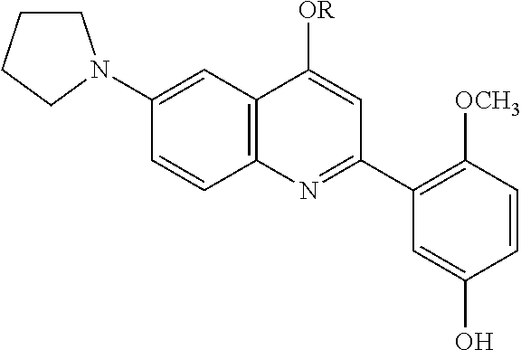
C12=C(C=C(N3CCCC3)C=C1)C([OR])=CC(C1=C([OCH3])C=CC(O)=C1)=N2
